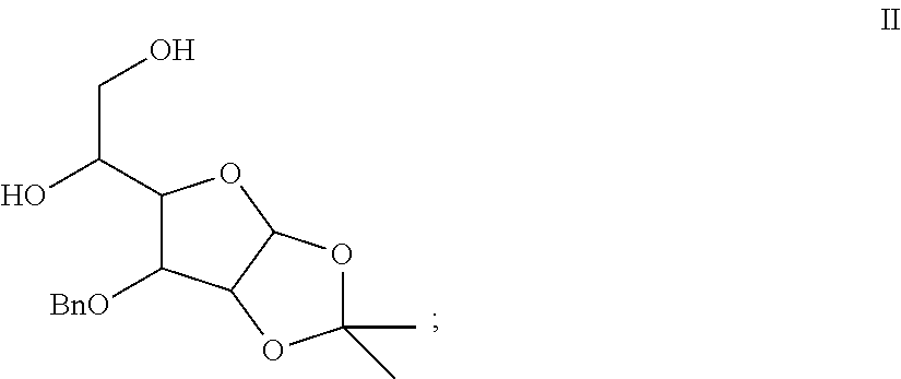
C(C1C([BnO])C2C(O1)OC(C)(C)O2)(O)CO
